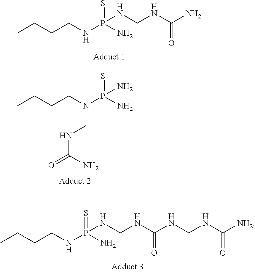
CCCCNP(NCNC(N)=O)(=S)N.CCCCN(P(N)(=S)N)CNC(=O)N.CCCCNP(NCNC(NCNC([NH2])=O)=O)(=S)N
